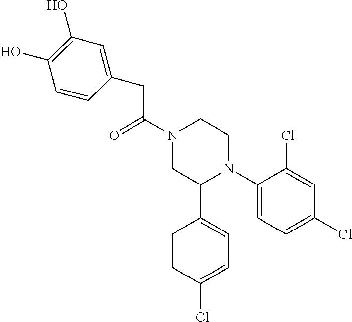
C(C(N1CC(C2=CC=C(Cl)C=C2)N(C2=CC=C(Cl)C=C2Cl)CC1)=O)C1=CC(O)=C(O)C=C1
